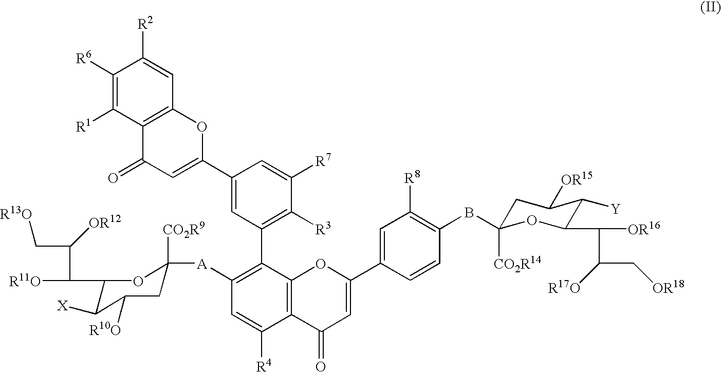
C1([R6])=C([R1])C2=C(C=C1[R2])OC(C1=CC(C3=C([A]C4([CO2R9])CC([R10O])C([X])C(C(C(C[R13O])[OR12])[R11O])O4)C=C([R4])C4=C3OC(C3=CC([R8])=C(BC5([CO2R14])CC([OR15])C([Y])C(C([OR16])C(C[OR18])[R17O])O5)C=C3)=CC4=O)=C([R3])C([R7])=C1)=CC2=O
